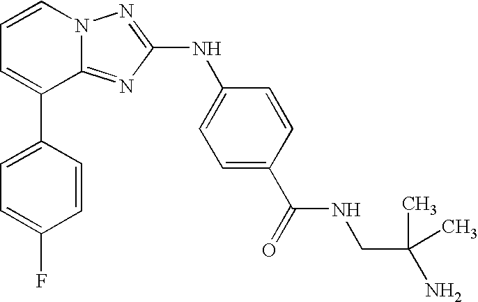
C1=C(C2=CC=CN3C2=NC(NC2=CC=C(C(=O)NCC(N)(C)C)C=C2)=N3)C=CC(F)=C1
